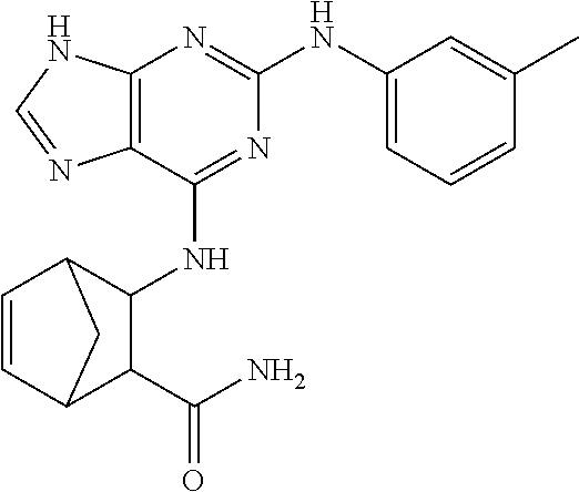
C12=C(N=C(NC3=CC=CC(C)=C3)N=C1NC1C3C=CC(C1C(N)=O)C3)NC=N2
